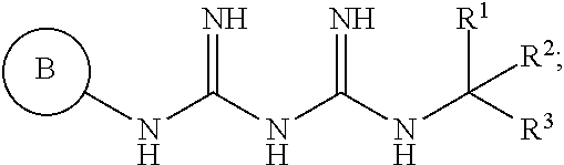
B.CNC(NC(NC([R3])([R1])[R2])=N)=N
